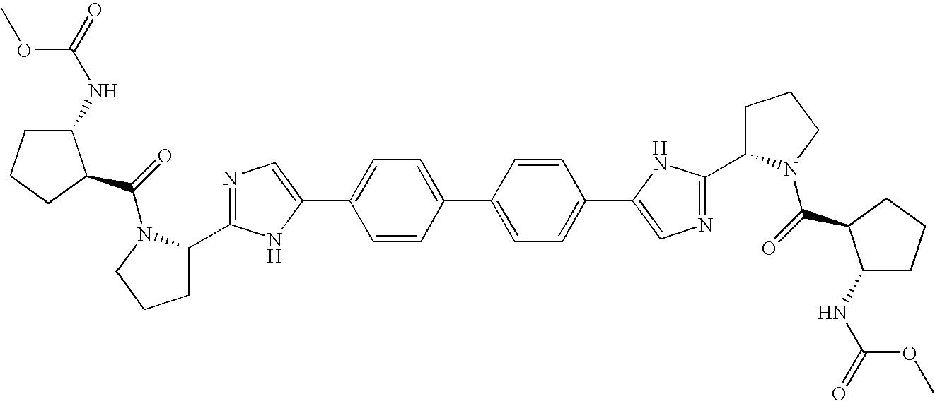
C1C(C2=NC=C(C3=CC=C(C4=CC=C(C5=CN=C(C6CCCN6C(=O)C6C(NC(=O)OC)CCC6)N5)C=C4)C=C3)N2)N(C(=O)C2C(NC(=O)OC)CCC2)CC1
